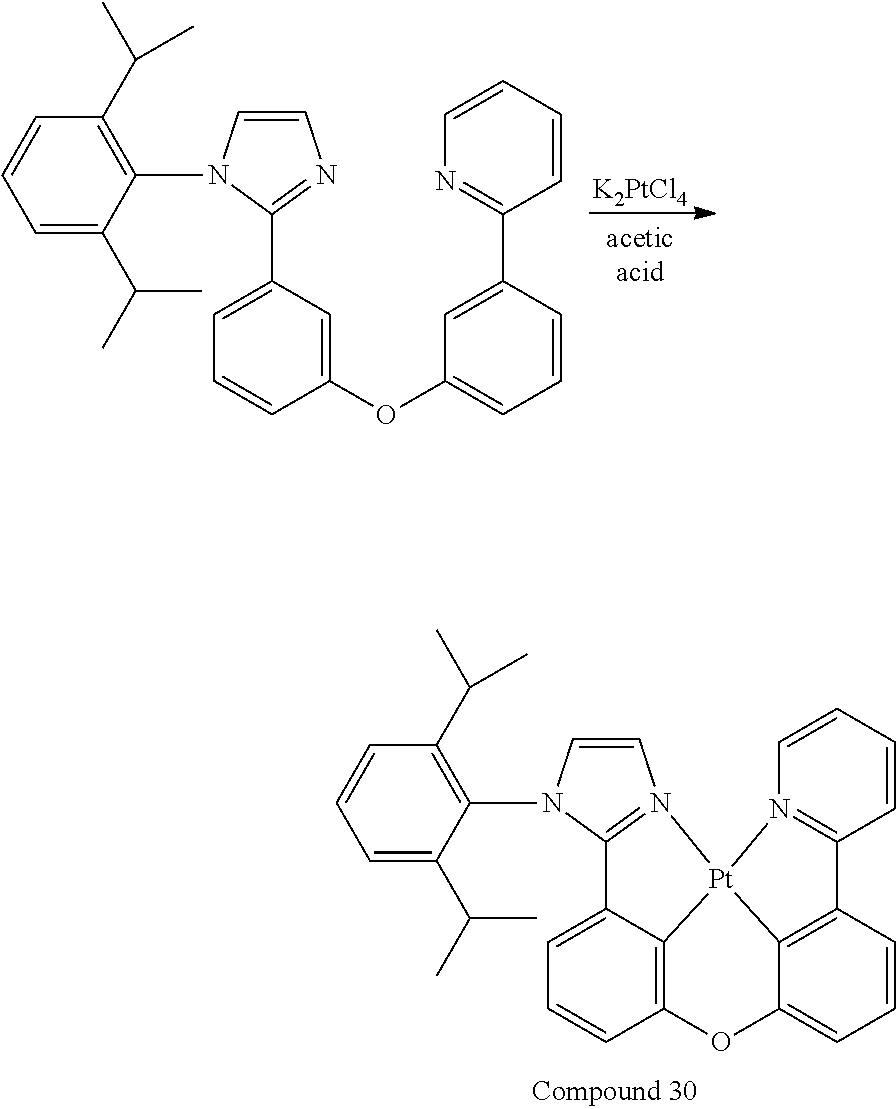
[K2PtCl4].C1=C(C(C)C)C(N2C=CN=C2C2=CC=CC(OC3=CC=CC(C4=NC=CC=C4)=C3)=C2)=C(C(C)C)C=C1.C1=C(C(C)C)C(N2C=CN3=C2C2=CC=CC4=C2[Pt]32C3=C(C=CC=C3O4)C3=N2C=CC=C3)=C(C(C)C)C=C1
